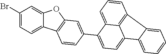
C12=CC(Br)=CC=C1C1=C(O2)C=C(C2=CC=C3C4=C(C=CC=C24)C2=CC=CC=C32)C=C1
